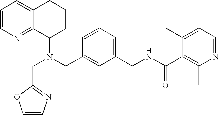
N(CC1=CC(CNC(C2=C(C)N=CC=C2C)=O)=CC=C1)(C1CCCC2=CC=CN=C12)CC1=NC=CO1
